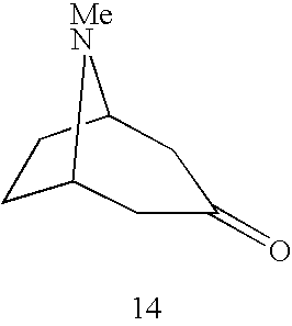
C12CCC([MeN]1)CC(=O)C2
